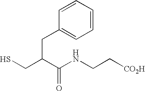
SCC(C(NCC[CO2H])=O)CC1=CC=CC=C1
